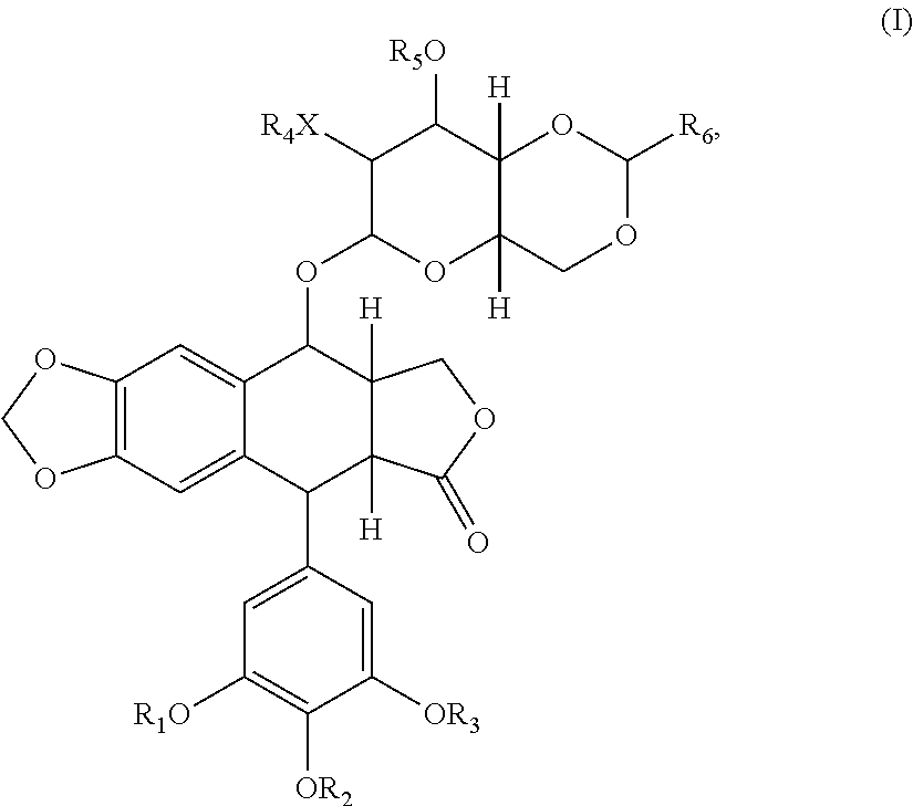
C12=C(C=C3C(=C1)C(OC1C([R4X])C([R5O])C4([H])C([H])(O1)COC([R6])O4)C1([H])C([H])(C3C3=CC([R1O])=C([OR2])C([OR3])=C3)C(=O)OC1)OCO2
